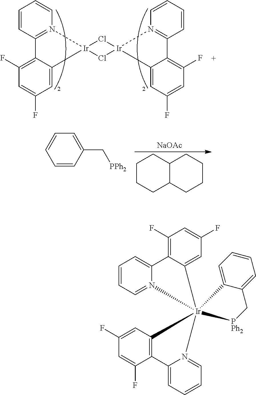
C1=C2C(=C(F)C=C1F)C1=N(C=CC=C1)[Ir]21Cl[Ir]2(Cl1)N1=C(C=CC=C1)C1=C(F)C=C(F)C=C21.C1=CC(C[PPh2])=CC=C1.C1CCC2C(C1)CCCC2.[NaOAc].C1=CC=N2C(=C1)C1=C(F)C=C(F)C=C1[Ir]213(C2=CC=CC=C2C[PPh2]1)C1=C(C(F)=CC(F)=C1)C1=CC=CC=N13
